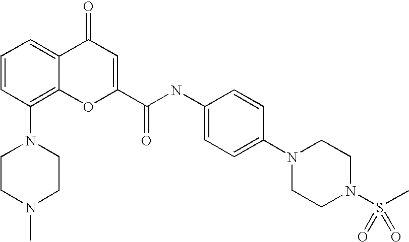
C1=CC(N2CCN(C)CC2)=C2C(=C1)C(=O)C=C(C(NC1=CC=C(N3CCN(S(C)(=O)=O)CC3)C=C1)=O)O2
